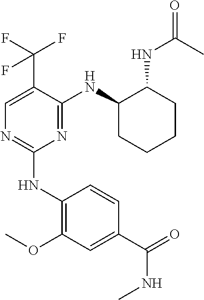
C1(NC2=C(OC)C=C(C(=O)NC)C=C2)=NC=C(C(F)(F)F)C(NC2CCCCC2NC(=O)C)=N1
